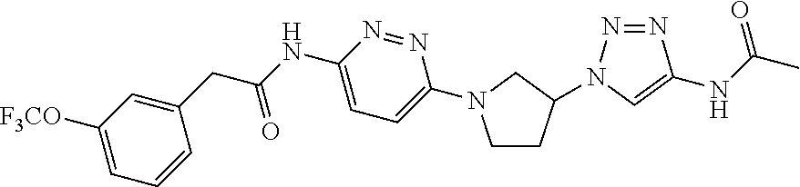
C1CC(N2N=NC(NC(C)=O)=C2)CN1C1=CC=C(NC(CC2=CC([F3CO])=CC=C2)=O)N=N1
